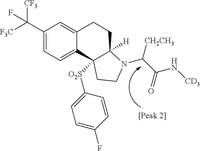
C1(C([F3C])([CF3])F)=CC=C2C(=C1)CCC1([H])C2([O2S]C2=CC=C(F)C=C2)CCN1C(C(N[CD3])=O)[CH2CH3]
